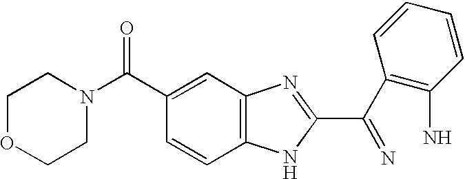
C12=C(C=C(C(N3CCOCC3)=O)C=C1)N=C(C(C1=C(N)C=CC=C1)=N)N2
